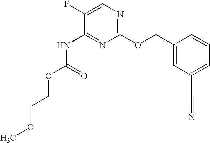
C1(F)=CN=C(OCC2=CC(C#N)=CC=C2)N=C1NC(OCCOC)=O
